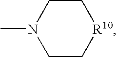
C1CN(C)CC[R10]1
